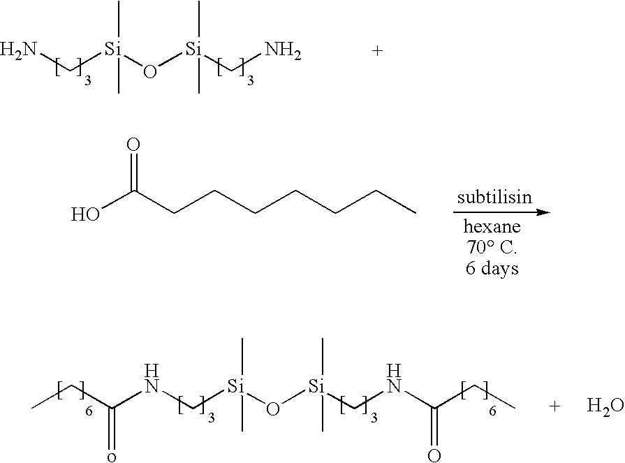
C(CCCCCCC)(O)=O.[subtilisin].C(NC[Si](O[Si](CNC(CC)=O)(C)C)(C)C)(CC)=o.O.NC[Si](O[Si](CN)(C)C)(C)C
